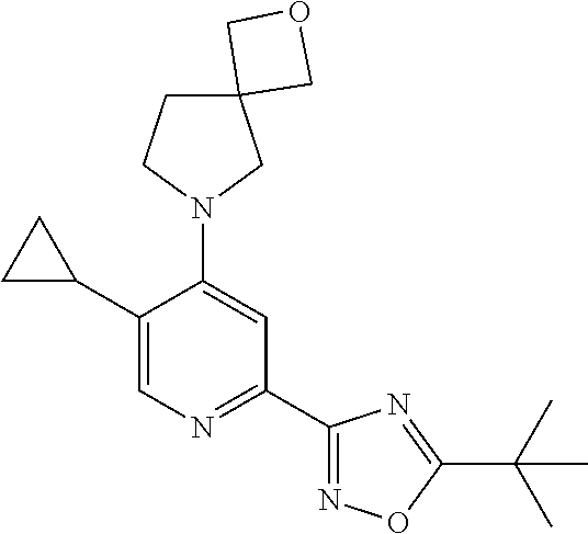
C1(C2CC2)=CN=C(C2=NOC(C(C)(C)C)=N2)C=C1N1CC2(CC1)COC2
